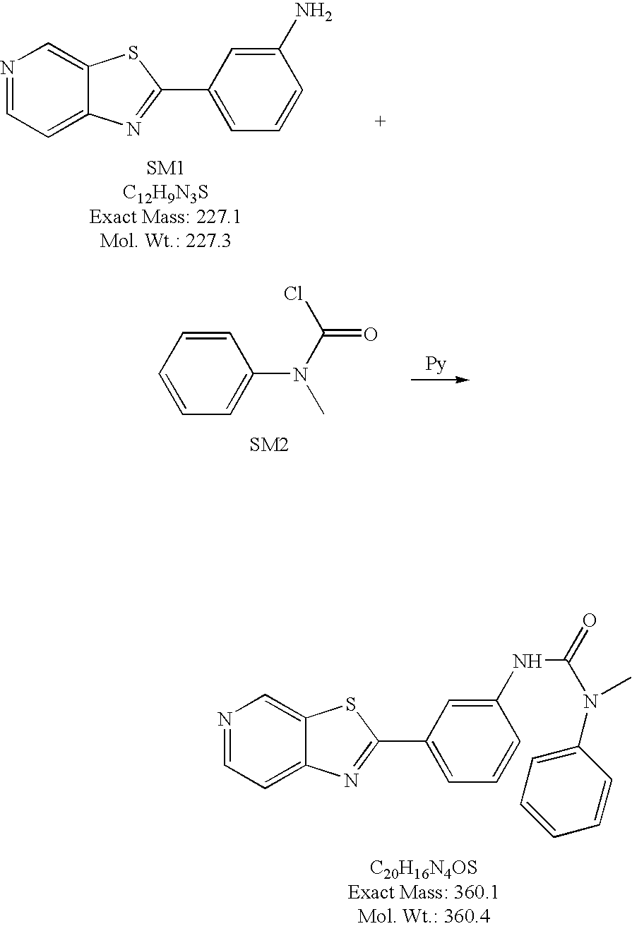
N1=CC=C2C(=C1)SC(C1=CC=CC(N)=C1)=N2.C1=C(N(C)C(=O)Cl)C=CC=C1.N1=CC=C2C(=C1)SC(C1=CC=CC(NC(N(C)C3=CC=CC=C3)=O)=C1)=N2
